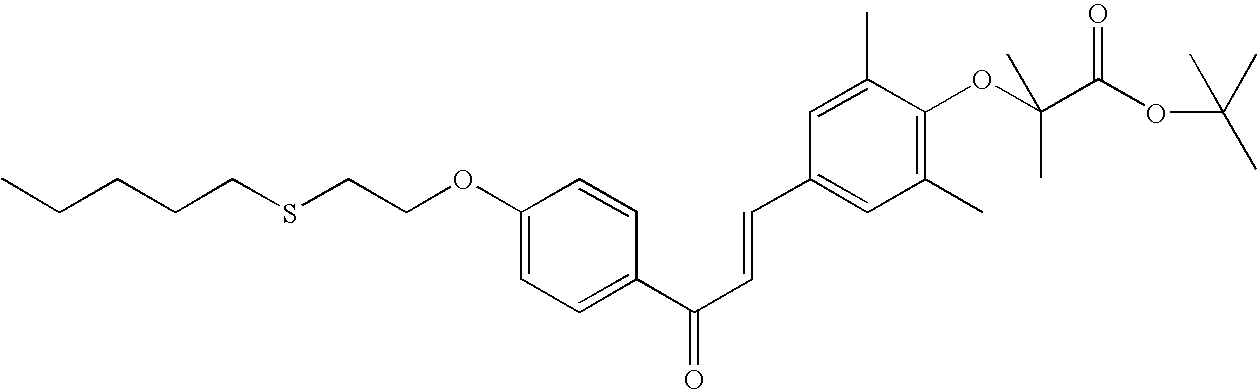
CCCCCSCCOC1=CC=C(C(=O)C=CC2=CC(C)=C(OC(C(OC(C)(C)C)=O)(C)C)C(C)=C2)C=C1
